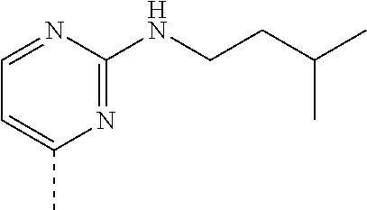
N1=C(NCCC(C)C)N=CC=C1C
